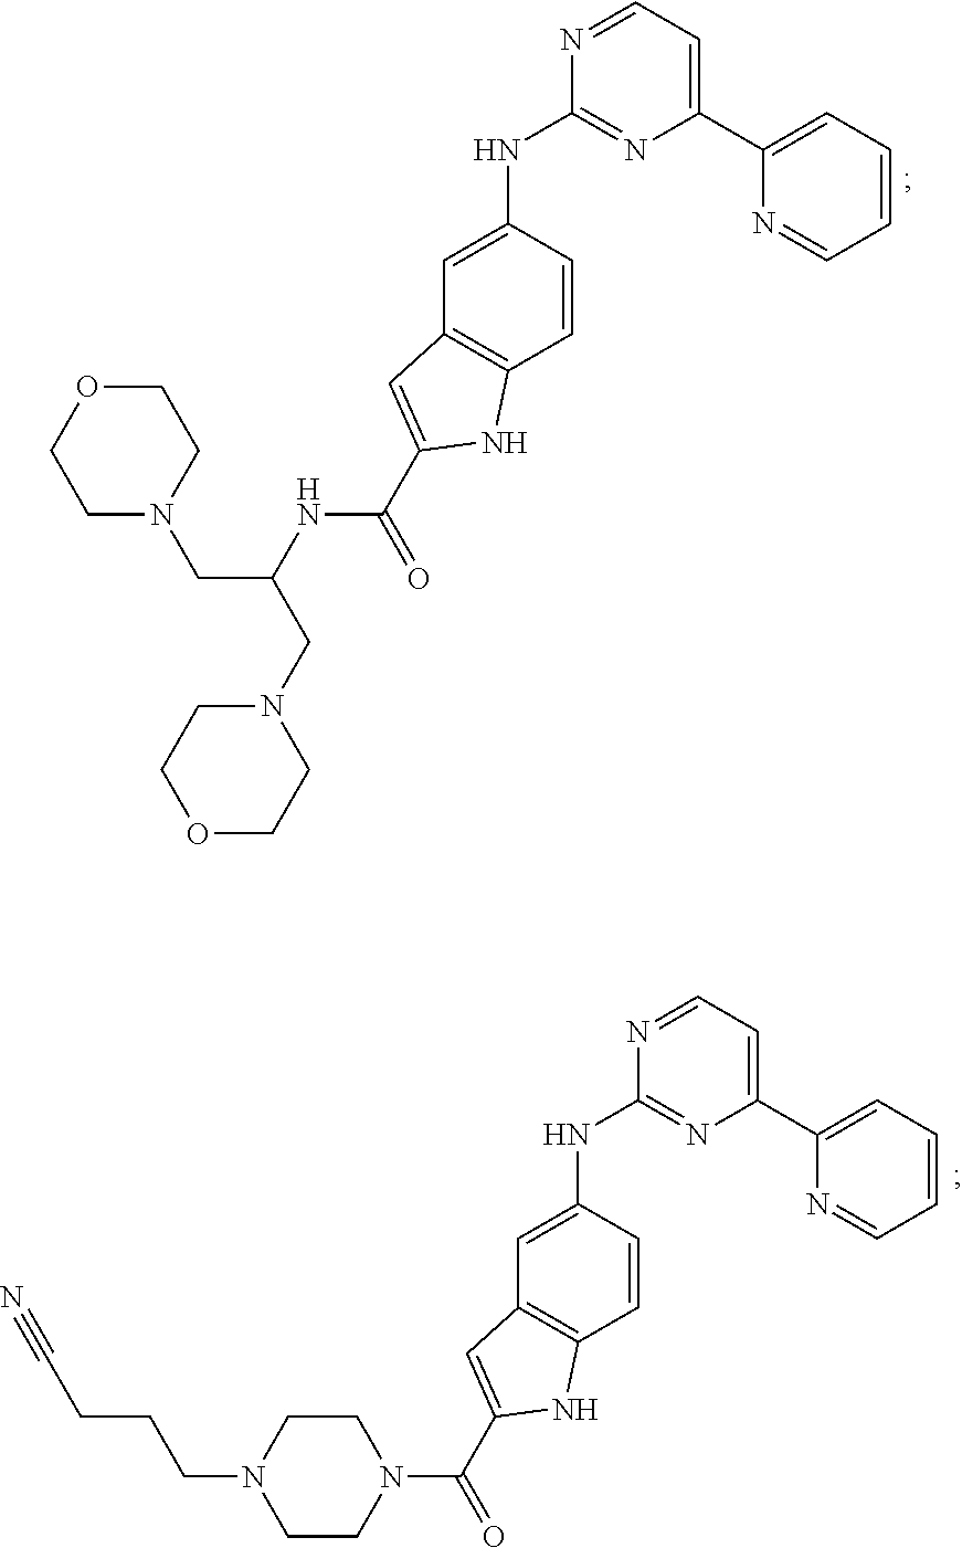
C(C1=CC2=C(N1)C=CC(NC1=NC(C3=CC=CC=N3)=CC=N1)=C2)(=O)NC(CN1CCOCC1)CN1CCOCC1.C(C1=CC2=C(N1)C=CC(NC1=NC(C3=CC=CC=N3)=CC=N1)=C2)(=O)N1CCN(CCCC#N)CC1
